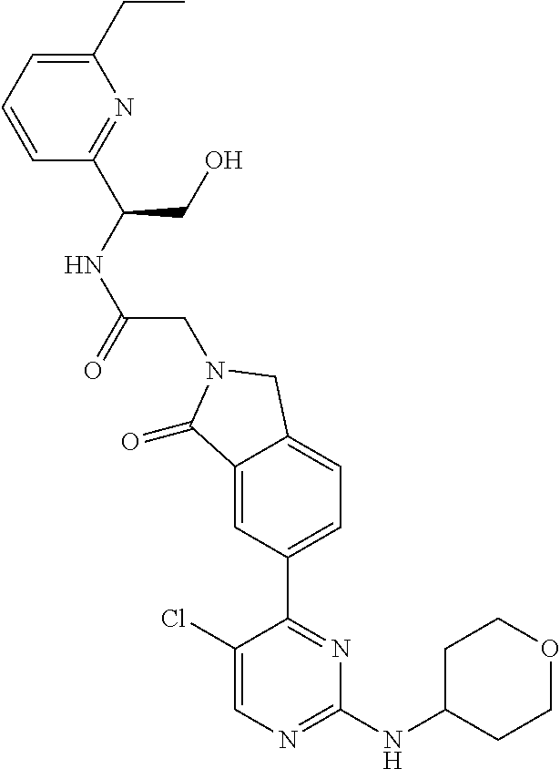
C1(Cl)=CN=C(NC2CCOCC2)N=C1C1=CC=C2C(=C1)C(=O)N(CC(NC(CO)C1=NC(CC)=CC=C1)=O)C2
